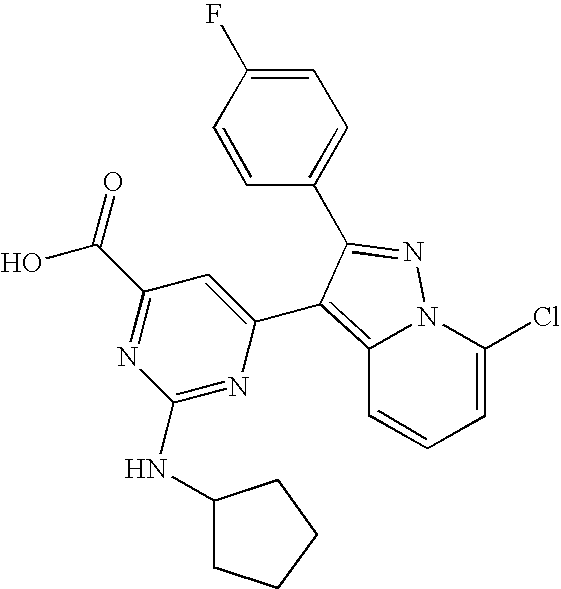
C12=C(C3=CC(C(=O)O)=NC(NC4CCCC4)=N3)C(C3=CC=C(F)C=C3)=NN1C(Cl)=CC=C2
